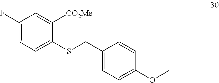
C1(F)=CC=C(SCC2=CC=C(OC)C=C2)C([CO2Me])=C1
